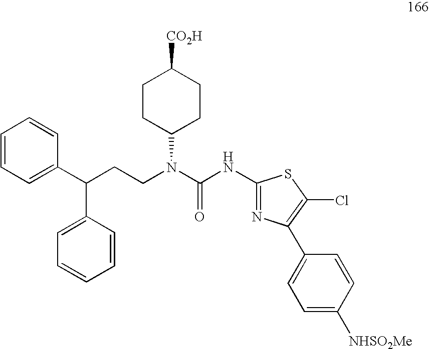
C1=CC=C(C(C2=CC=CC=C2)CCN(C(NC2=NC(C3=CC=C([NHSO2Me])C=C3)=C(Cl)S2)=O)C2CCC([CO2H])CC2)C=C1
